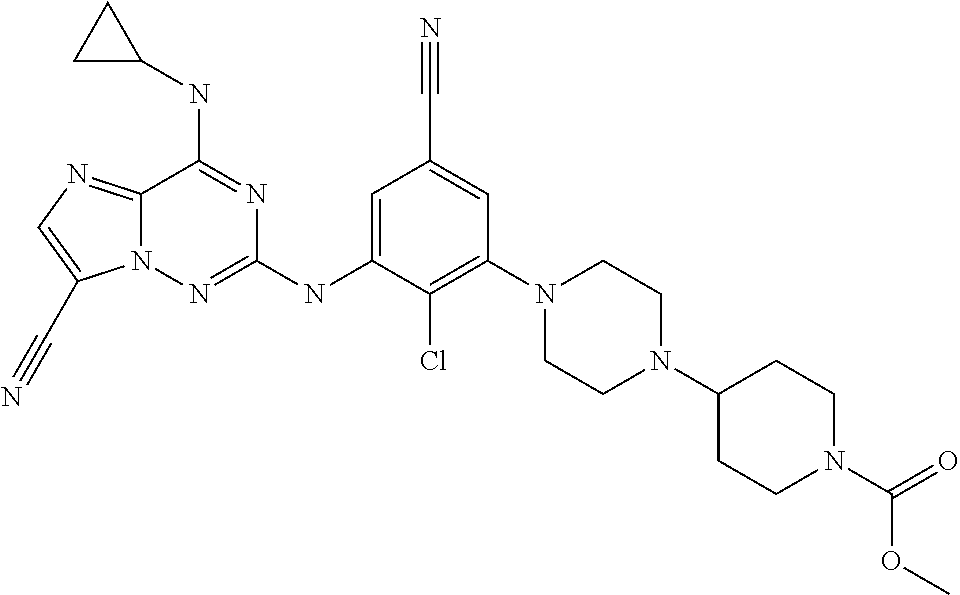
C1=C(NC2=NN3C(=NC=C3C#N)C(NC3CC3)=N2)C(Cl)=C(N2CCN(C3CCN(C(=O)OC)CC3)CC2)C=C1C#N
